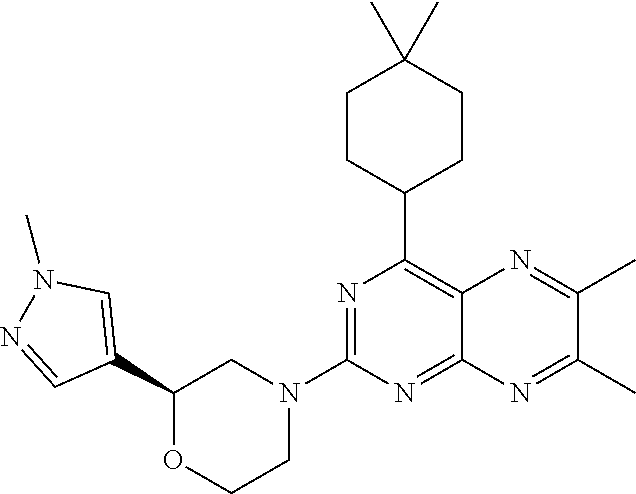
C1(C2=CN(C)N=C2)OCCN(C2=NC(C3CCC(C)(C)CC3)=C3C(=N2)N=C(C)C(C)=N3)C1
